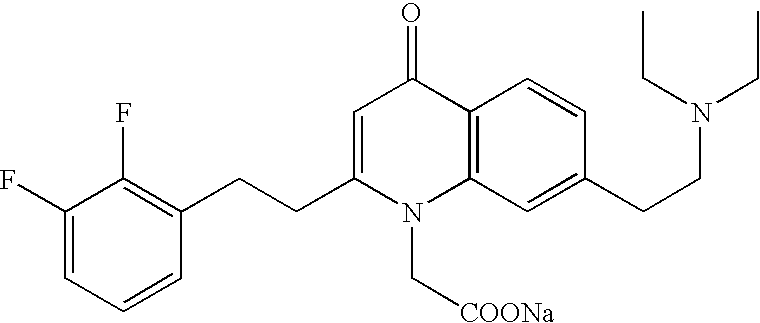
C1(F)=CC=CC(CCC2=CC(=O)C3=C(N2C[COONa])C=C(CCN(CC)CC)C=C3)=C1F
